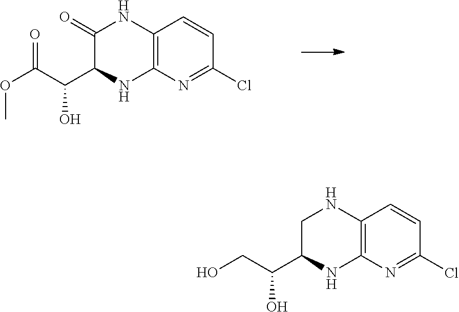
C12=C(N=C(Cl)C=C1)NC(C(C(OC)=O)O)C(=O)N2.C12=C(N=C(Cl)C=C1)NC(C(CO)O)CN2
